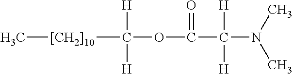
C[[CH2]10]C([H])([H])OC(C(N(C)C)([H])[H])=O
